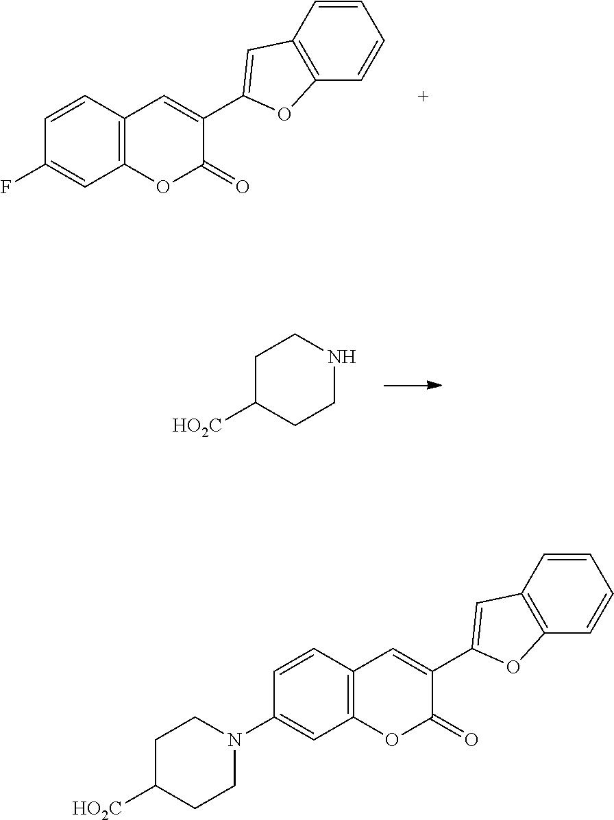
C1(F)=CC2=C(C=C(C3=CC4=C(O3)C=CC=C4)C(=O)O2)C=C1.[HO2C]C1CCNCC1.C1(N2CCC([HO2C])CC2)=CC2=C(C=C(C3=CC4=C(O3)C=CC=C4)C(=O)O2)C=C1
